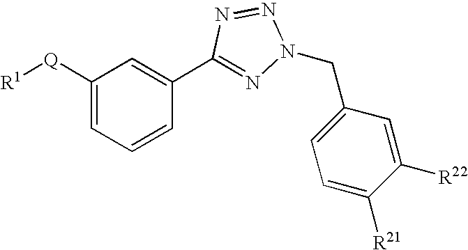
C1=CC(C2=NN(CC3=CC=C([R21])C([R22])=C3)N=N2)=CC([Q][R1])=C1
